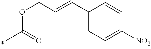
C1(C=CCOC(C)=O)=CC=C([NO2])C=C1
